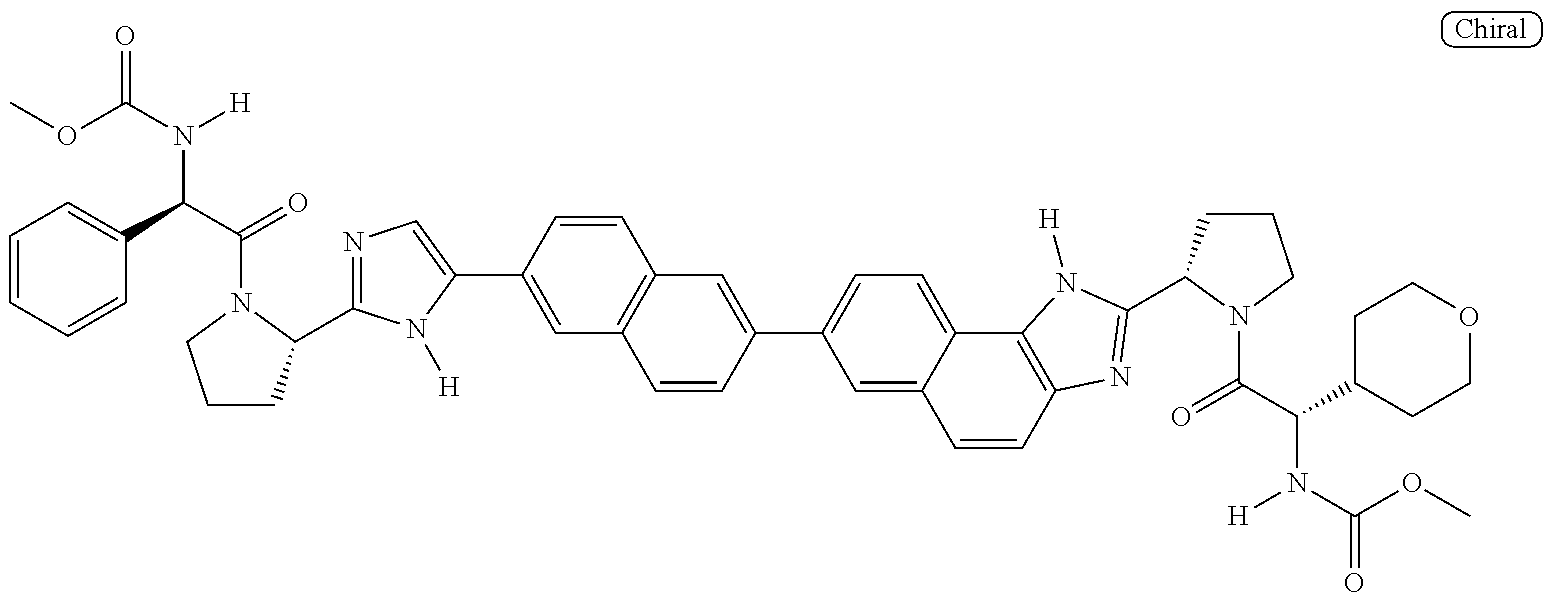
N1=C(C2CCCN2C(=O)C(N([H])C(=O)OC)C2=CC=CC=C2)N([H])C(C2=CC3=C(C=C2)C=C(C2=CC=C4C(=C2)C=CC2=C4N([H])C(C4CCCN4C(C(C4CCOCC4)N(C(OC)=O)[H])=O)=N2)C=C3)=C1
